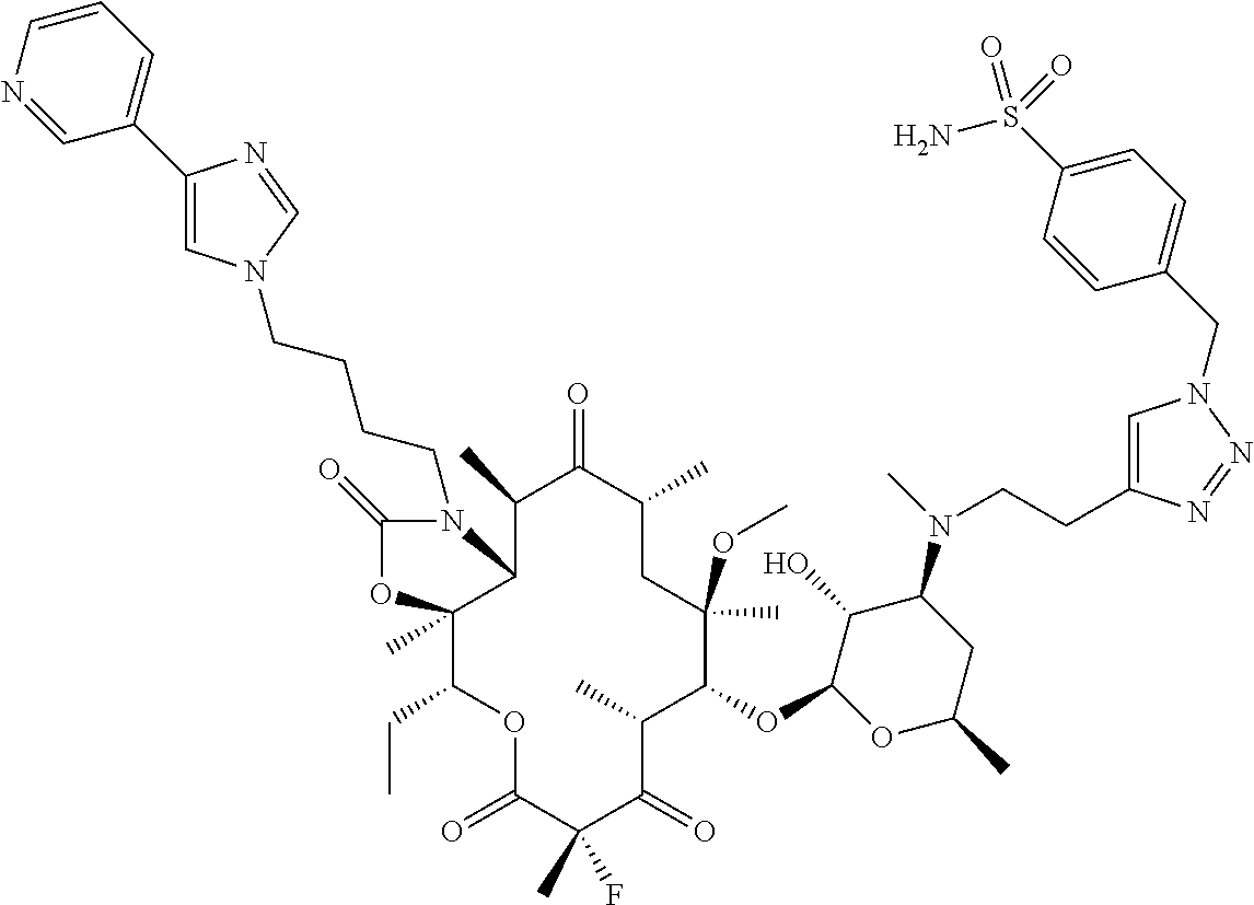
O(C1C(C)C(=O)C(C)(F)C(=O)OC(CC)C2(C)C(C(C)C(=O)C(C)CC1(OC)C)N(CCCCN1C=C(C3=CC=CN=C3)N=C1)C(=O)O2)C1C(O)C(N(C)CCC2=CN(CC3=CC=C(S(=O)(=O)N)C=C3)N=N2)CC(C)O1
